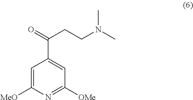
C1=C([MeO])N=C([OMe])C=C1C(=O)CCN(C)C
